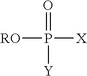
[RO]P([X])([Y])=O
